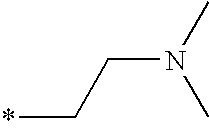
*CCN(C)C
